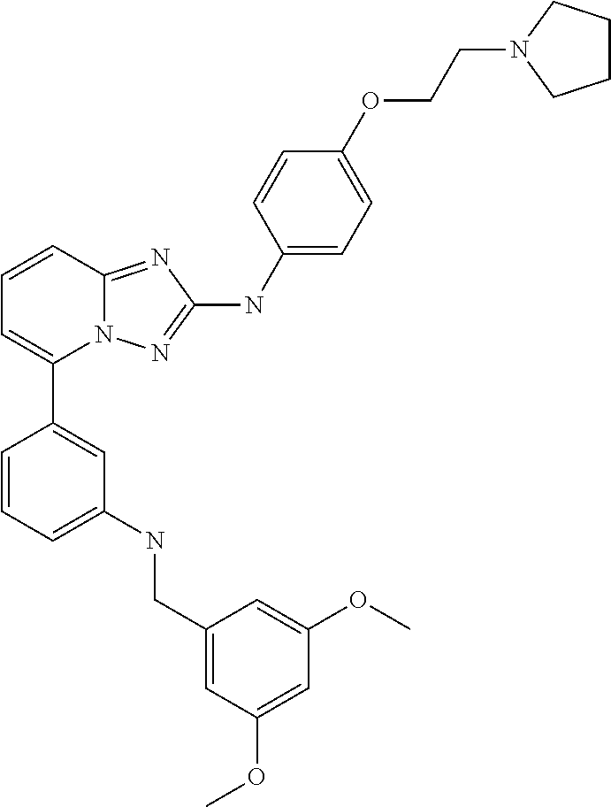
C1=CC2=NC(NC3=CC=C(OCCN4CCCC4)C=C3)=NN2C(C2=CC(NCC3=CC(OC)=CC(OC)=C3)=CC=C2)=C1
